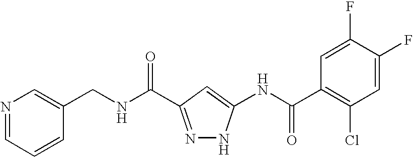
N1=CC=CC(CNC(=O)C2=NNC(NC(C3=C(Cl)C=C(F)C(F)=C3)=O)=C2)=C1
